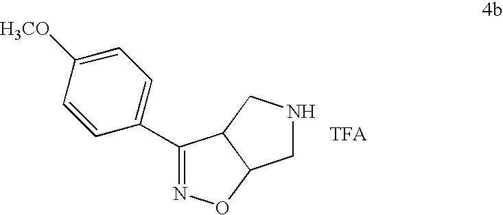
C1(C2=CC=C([H3CO])C=C2)=NOC2C1CNC2
